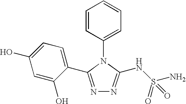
C1=CC(N2C(NS(N)(=O)=O)=NN=C2C2=CC=C(O)C=C2O)=CC=C1
